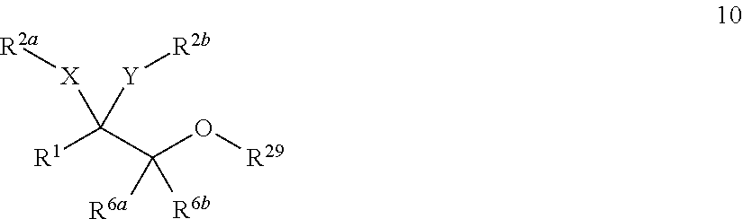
[R1]C(C(O[R29])([R6a])[R6b])([X][R2a])[Y][R2b]
